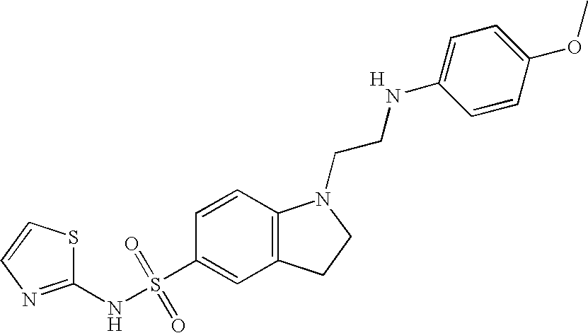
C1(NS(C2=CC3=C(C=C2)N(CCNC2=CC=C(OC)C=C2)CC3)(=O)=O)=NC=CS1.[H]
